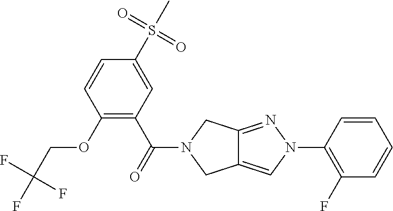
O(C1=C(C(=O)N2CC3=CN(C4=C(F)C=CC=C4)N=C3C2)C=C(S(C)(=O)=O)C=C1)CC(F)(F)F
